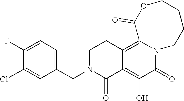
C1(CN2C(=O)C3=C(O)C(=O)N4C(=C3CC2)C(=O)OCCCC4)=CC=C(F)C(Cl)=C1
